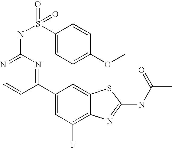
C1(C2=NC(NS(C3=CC=C(OC)C=C3)(=O)=O)=NC=C2)=CC(F)=C2C(=C1)SC(NC(C)=O)=N2
